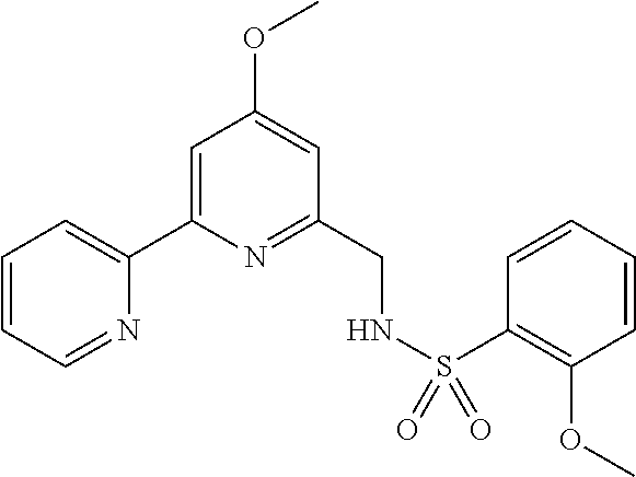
C1=CC=NC(C2=CC(OC)=CC(CNS(C3=C(OC)C=CC=C3)(=O)=O)=N2)=C1
